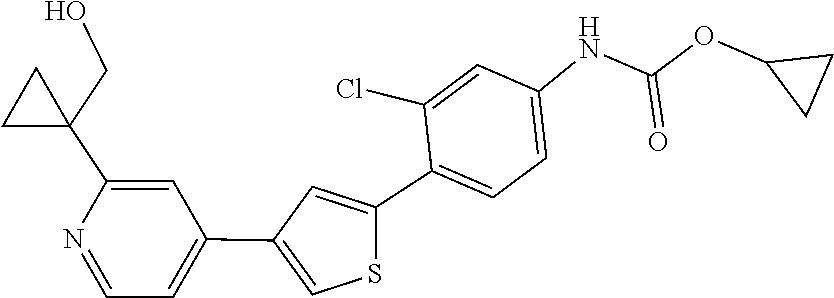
C1=C(Cl)C(C2=CC(C3=CC=NC(C4(CO)CC4)=C3)=CS2)=CC=C1NC(=O)OC1CC1
